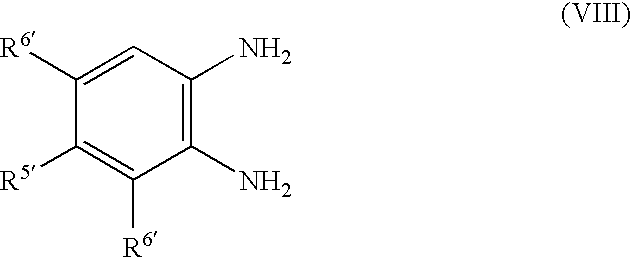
C1([R6])=CC(N)=C(N)C([R6])=C1[R5]
